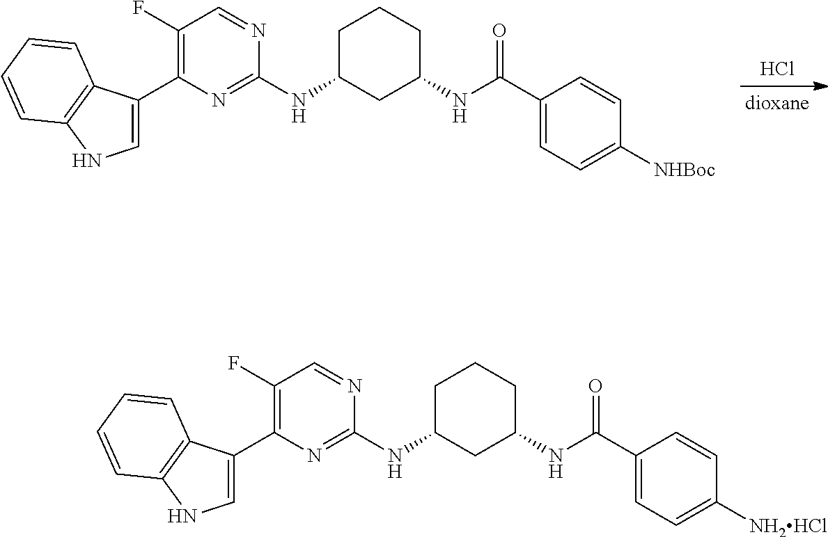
Cl.C1(F)=C(C2=CNC3=C2C=CC=C3)N=C(NC2CC(NC(C3=CC=C([NHBoc])C=C3)=O)CCC2)N=C1.C1(F)=C(C2=CNC3=C2C=CC=C3)N=C(NC2CC(NC(C3=CC=C([NH2HCl])C=C3)=O)CCC2)N=C1
